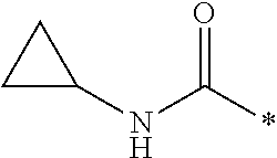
C1(NC(*)=O)CC1
